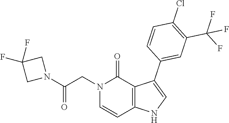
C1(Cl)=C(C(F)(F)F)C=C(C2=CNC3=C2C(=O)N(CC(N2CC(F)(F)C2)=O)C=C3)C=C1
